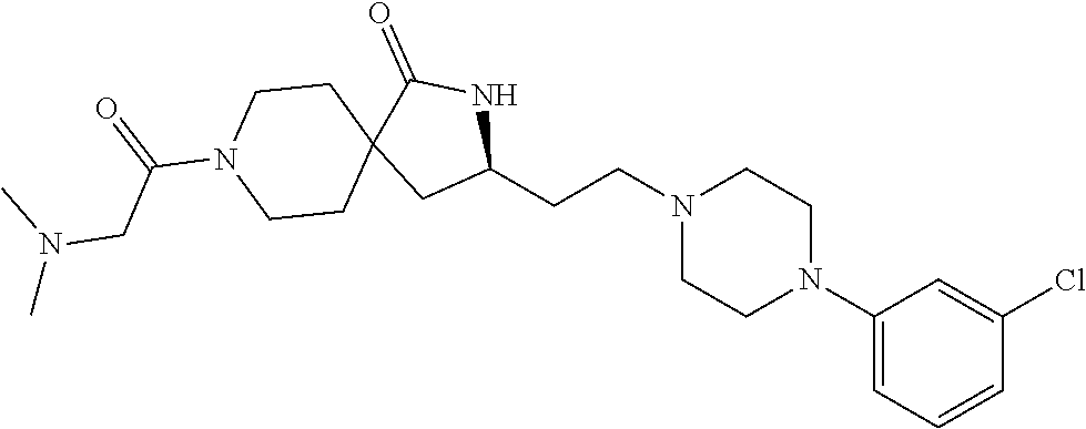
C1(N2CCN(CCC3NC(=O)C4(C3)CCN(C(=O)CN(C)C)CC4)CC2)=CC=CC(Cl)=C1
